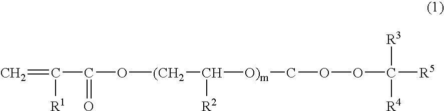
C=C(C(O[(CH2]C([O)m]COOC([R5])([R3])[R4])[R2])=O)[R1]
